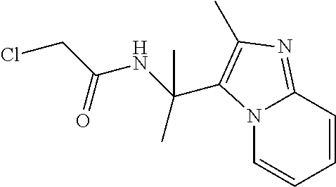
N12C=CC=CC1=NC(C)=C2C(NC(CCl)=O)(C)C
